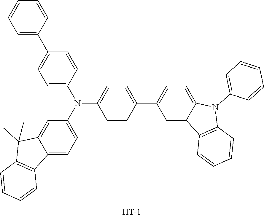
C12=CC(N(C3=CC=C(C4=CC=C5C(=C4)C4=C(N5C5=CC=CC=C5)C=CC=C4)C=C3)C3=CC=C(C4=CC=CC=C4)C=C3)=CC=C1C1=C(C2(C)C)C=CC=C1.[H]
